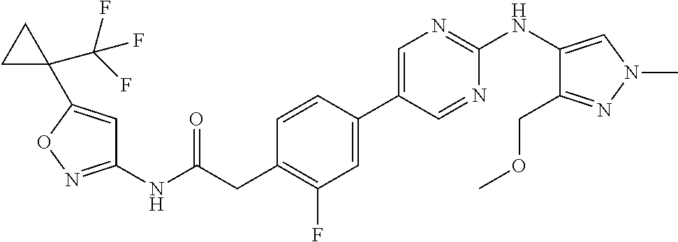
C1(NC(=O)CC2=C(F)C=C(C3=CN=C(NC4=CN(C)N=C4COC)N=C3)C=C2)=NOC(C2(C(F)(F)F)CC2)=C1
